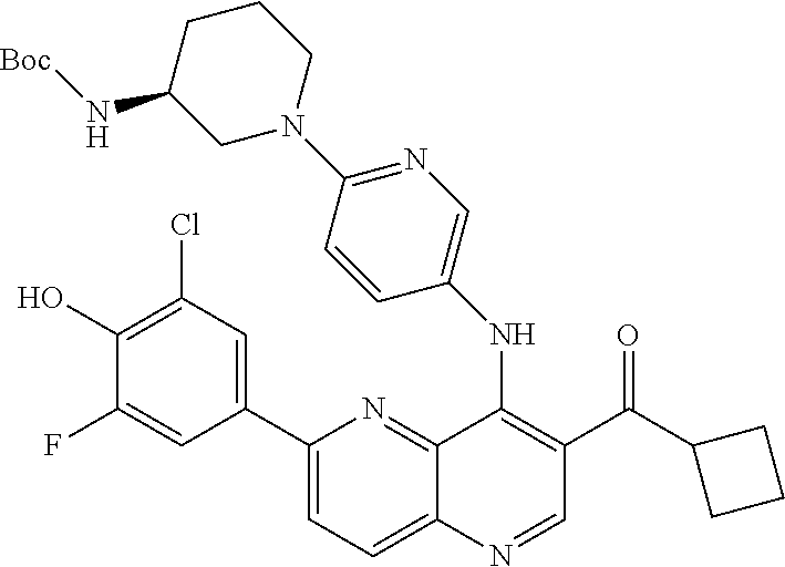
C1(C2=CC(Cl)=C(O)C(F)=C2)=CC=C2C(=N1)C(NC1=CN=C(N3CCCC(N[Boc])C3)C=C1)=C(C(C1CCC1)=O)C=N2
